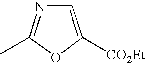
C1=C([CO2Et])OC(C)=N1
